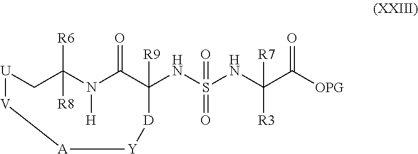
[U]1[V][A][Y][D]C(NS(NC(C([OPG])=O)([R3])[R7])(=O)=O)([R9])C(=O)N([H])C([R8])([R6])C1
